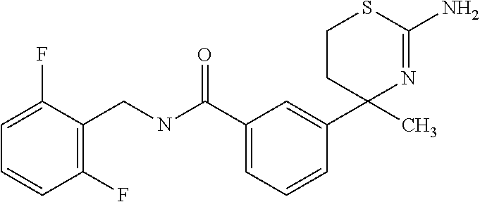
C1(C(NCC2=C(F)C=CC=C2F)=O)=CC=CC(C2(C)CCSC(N)=N2)=C1
